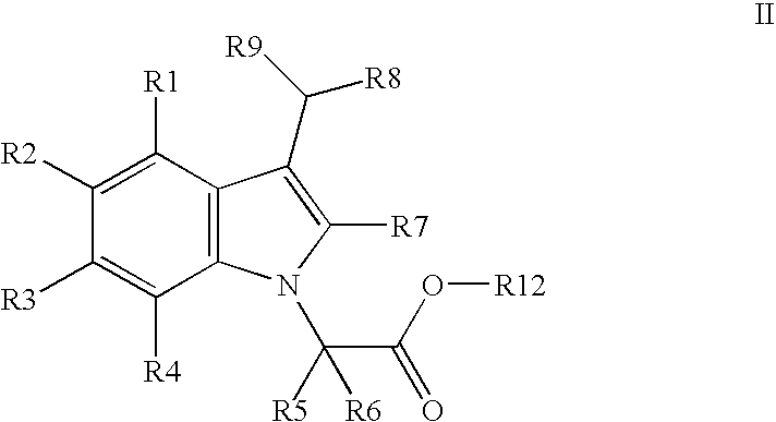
C1([R2])=C([R1])C2=C(C([R4])=C1[R3])N(C(C(=O)O[R12])([R5])[R6])C([R7])=C2C([R9])[R8]
